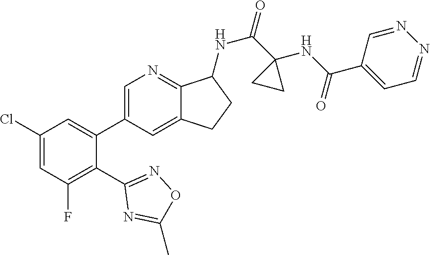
C1(Cl)=CC(F)=C(C2=NOC(C)=N2)C(C2=CN=C3C(=C2)CCC3NC(=O)C2(NC(C3=CC=NN=C3)=O)CC2)=C1
